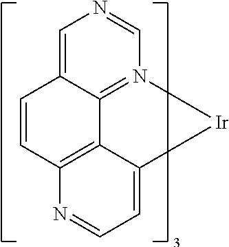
C1=C2C3=N(C=N1)[Ir]C1=CC=NC(=C31)C=C2
